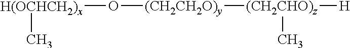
[H(OCHCH2)x](O[(CH2CH2O)y][(CH2CHO)z]([H])C)C
